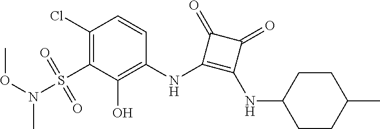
C1(Cl)=C(S(N(OC)C)(=O)=O)C(O)=C(NC2=C(NC3CCC(C)CC3)C(=O)C2=O)C=C1
